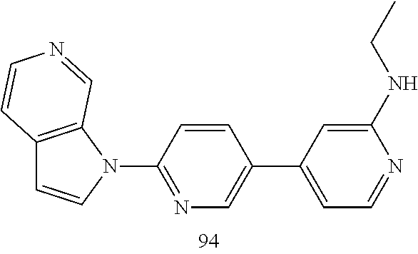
C12=C(N(C3=NC=C(C4=CC=NC(NCC)=C4)C=C3)C=C1)C=NC=C2
